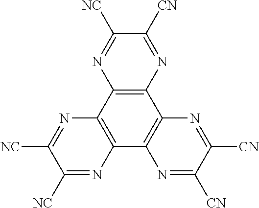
C1([NC])=NC2=C(N=C1[NC])C1=C(C3=C2N=C([CN])C([CN])=N3)N=C([CN])C([NC])=N1
